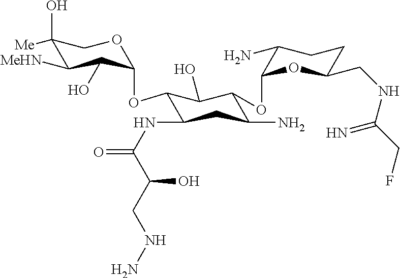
C1(O)([Me])C([MeHN])C(O)C(OC2C(NC(=O)C(O)CNN)CC(N)C(OC3OC(CNC(CF)=N)CCC3N)C2O)OC1
